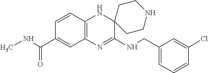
C12=C(N=C(NCC3=CC=CC(Cl)=C3)C3(N1)CCNCC3)C=C(C(NC)=O)C=C2
